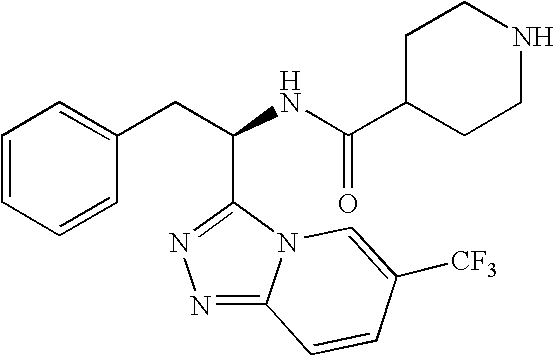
N1=C2N(C(C(CC3=CC=CC=C3)NC(C3CCNCC3)=O)=N1)C=C([CF3])C=C2
